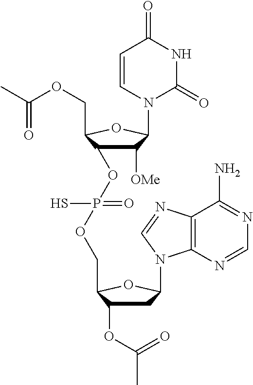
C1([OMe])C(OP(OCC2C(OC(C)=O)CC(N3C4=C(N=C3)C(N)=NC=N4)O2)(S)=O)C(COC(C)=O)OC1N1C(=O)NC(=O)C=C1
